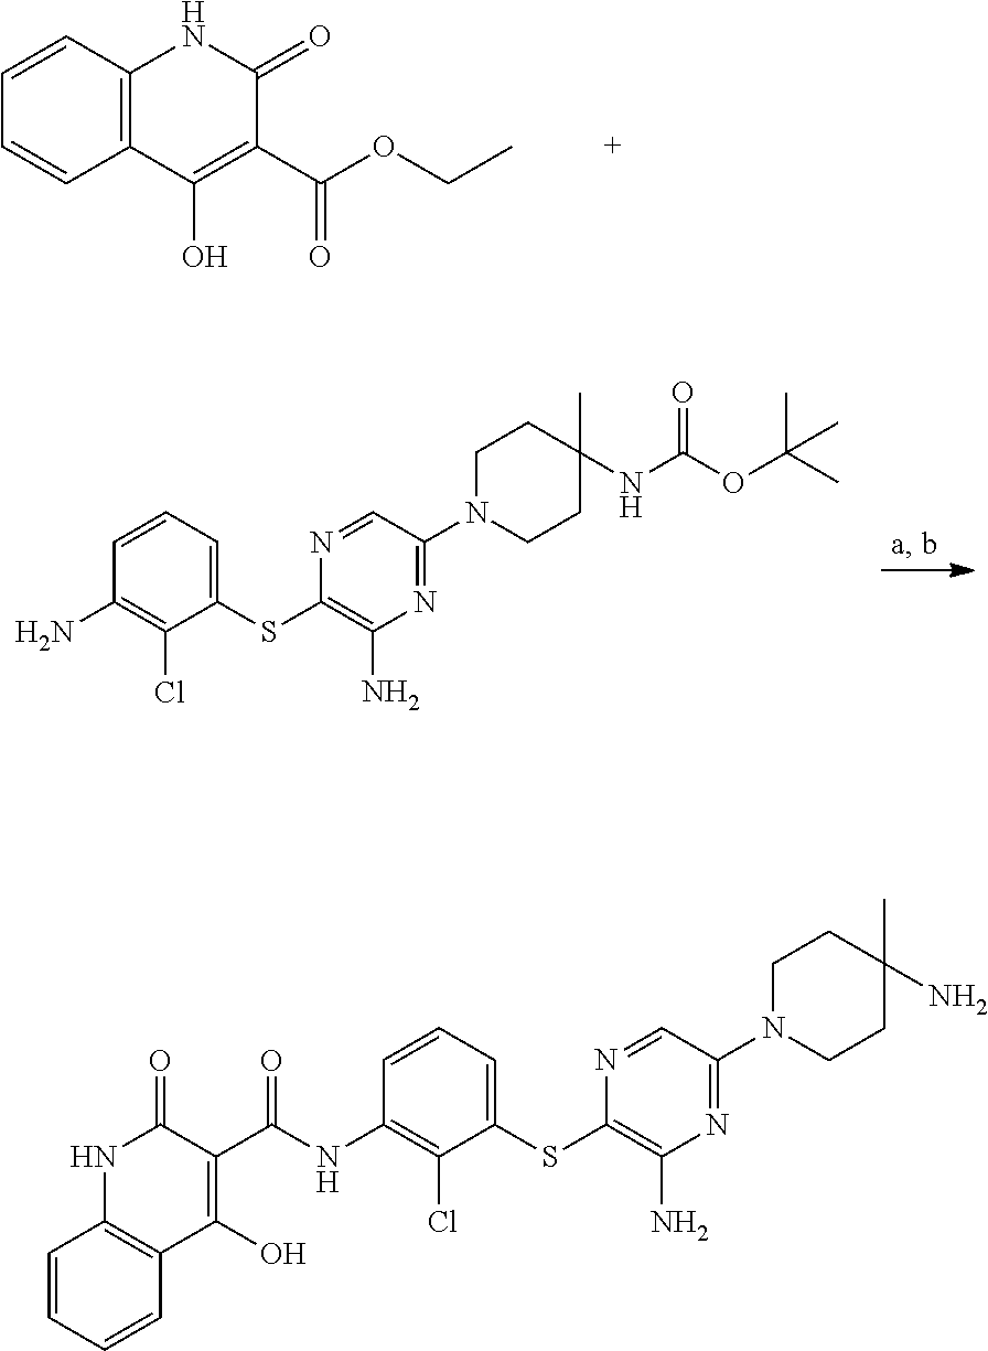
C1=CC2=C(C=C1)C(O)=C(C(OCC)=O)C(=O)N2.C1=CC=C(SC2=C(N)N=C(N3CCC(NC(=O)OC(C)(C)C)(C)CC3)C=N2)C(Cl)=C1N.C1=CC=C(SC2=C(N)N=C(N3CCC(N)(C)CC3)C=N2)C(Cl)=C1NC(C1=C(O)C2=C(NC1=O)C=CC=C2)=O
